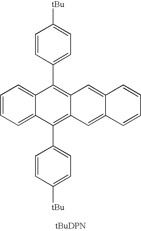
C1=CC=C2C(=C1)C(C1=CC=C([tBu])C=C1)=C1C(=C2C2=CC=C([tBu])C=C2)C=C2C(=C1)C=CC=C2
